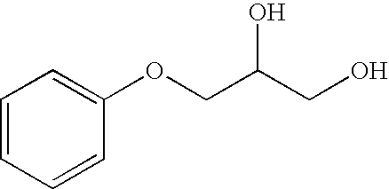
C1=CC=CC(OCC(CO)O)=C1
